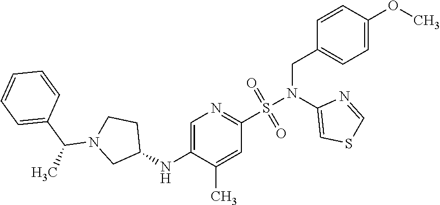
N1=C(S(N(C2=CSC=N2)CC2=CC=C(OC)C=C2)(=O)=O)C=C(C)C(NC2CCN(C(C3=CC=CC=C3)C)C2)=C1
